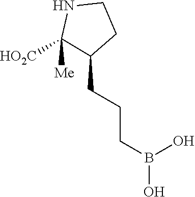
C1NC([HO2C])([Me])C(CCCB(O)O)C1
